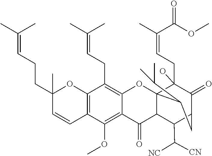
C12=C(C=CC(CCC=C(C)C)(C)O1)C(OC)=C1C(=C2CC=C(C)C)OC23C(CC=C(C)C(OC)=O)(O)C(=O)C(CC2C(C)C)C(C([NC])[CN])C3C1=O
